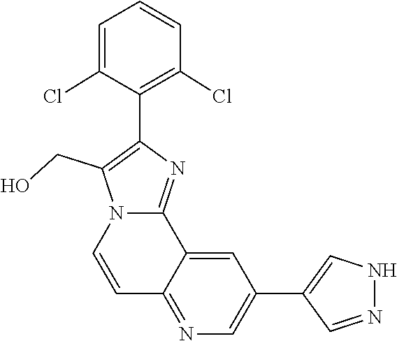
C1=CC(Cl)=C(C2=C(CO)N3C=CC4=NC=C(C5=CNN=C5)C=C4C3=N2)C(Cl)=C1
